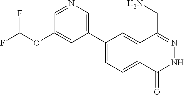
C1(C2=CN=CC(OC(F)F)=C2)=CC=C2C(=C1)C(CN)=NNC2=O
